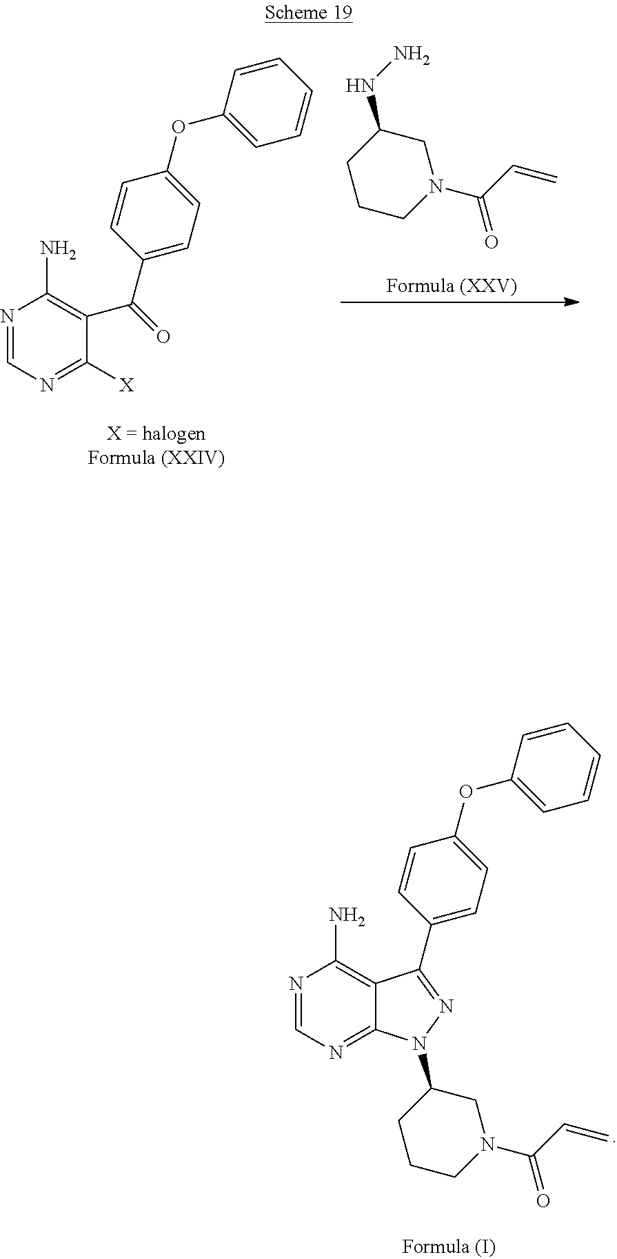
N1=CN=C2C(=C1N)C(C1=CC=C(OC3=CC=CC=C3)C=C1)=NN2C1CCCN(C(C=C)=O)C1.C1(NN)CCCN(C(C=C)=O)C1.N1=CN=C([X])C(C(C2=CC=C(OC3=CC=CC=C3)C=C2)=O)=C1N
